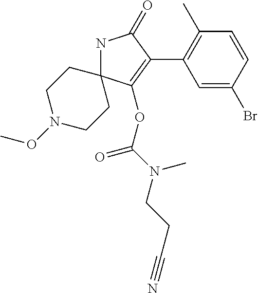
N1C2(C(OC(N(C)CCC#N)=O)=C(C3=C(C)C=CC(Br)=C3)C1=O)CCN(OC)CC2
